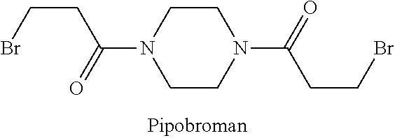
C1CN(C(=O)CCBr)CCN1C(=O)CCBr
